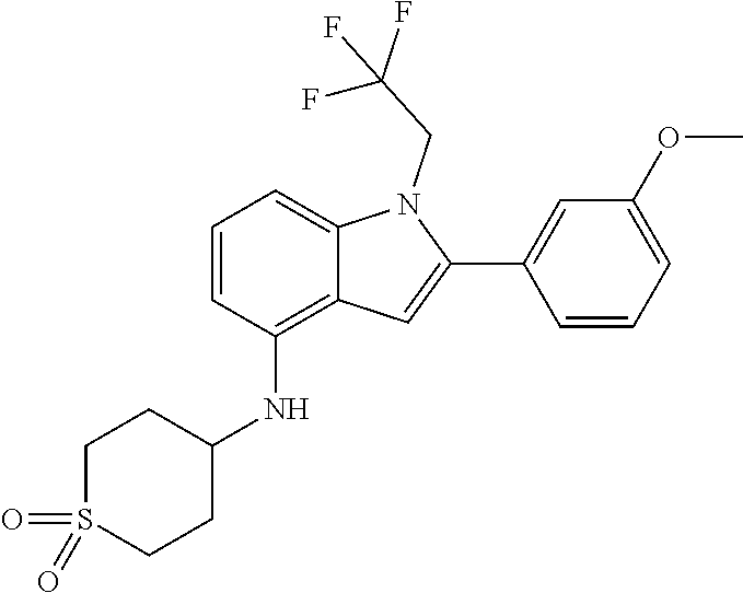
O=S1(=O)CCC(NC2=C3C(=CC=C2)N(CC(F)(F)F)C(C2=CC(OC)=CC=C2)=C3)CC1
